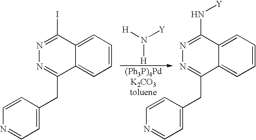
C1(CC2=NN=C(I)C3=CC=CC=C23)=CC=NC=C1.C1(CC2=NN=C(N[Y])C3=CC=CC=C23)=CC=NC=C1.[H]N([H])[Y]
